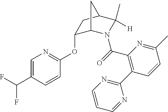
C1=C(C(F)F)C=CC(OC2C3N(C(=O)C4=C(C5=NC=CC=N5)C=CC(C)=N4)C(C)([H])C(C2)C3)=N1
